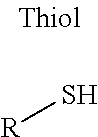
[R]S
